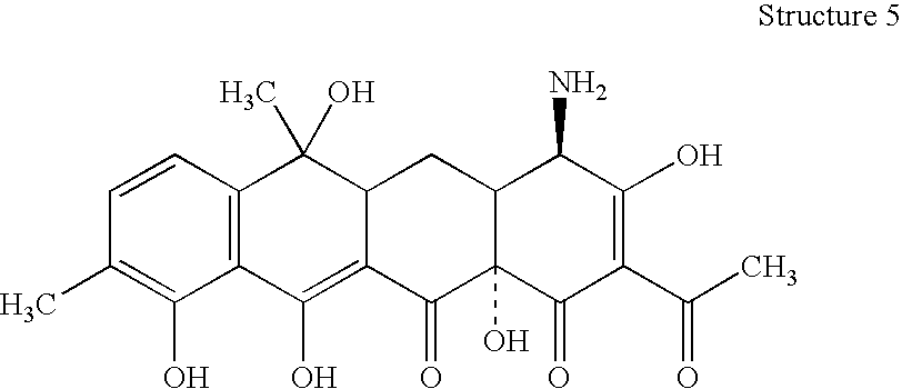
C1=CC2=C(C(O)=C1C)C(O)=C1C(C2(C)O)CC2C(O)(C1=O)C(=O)C(C(C)=O)=C(O)C2N
